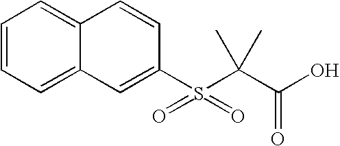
C12=CC=CC=C1C=C(S(=O)(=O)C(C(O)=O)(C)C)C=C2
